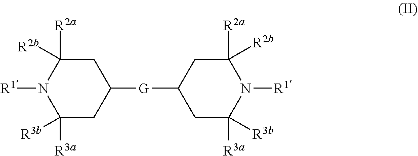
C1([R2a])([R2b])CC([G]C2CC([R2a])([R2b])N([R1])C([R3a])([R3b])C2)CC([R3a])([R3b])N1[R1]
